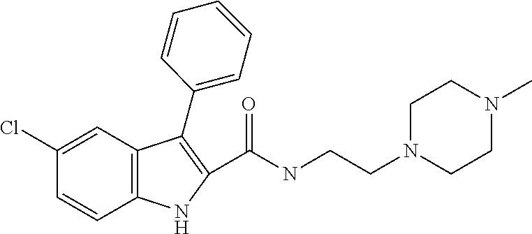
C1(Cl)=CC2=C(C=C1)NC(C(NCCN1CCN(C)CC1)=O)=C2C1=CC=CC=C1
